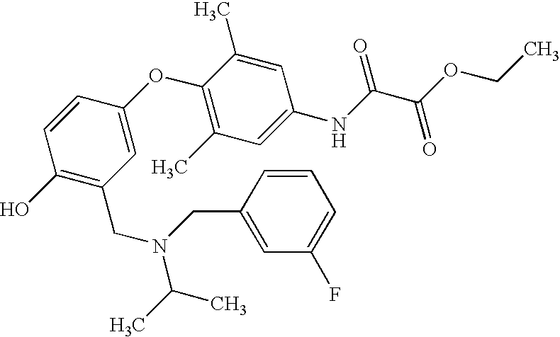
C1=CC(OC2=C(C)C=C(NC(C(OCC)=O)=O)C=C2C)=CC(CN(C(C)C)CC2=CC(F)=CC=C2)=C1O
